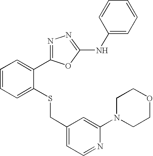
C1=CC=C(SCC2=CC=NC(N3CCOCC3)=C2)C(C2=NN=C(NC3=CC=CC=C3)O2)=C1
